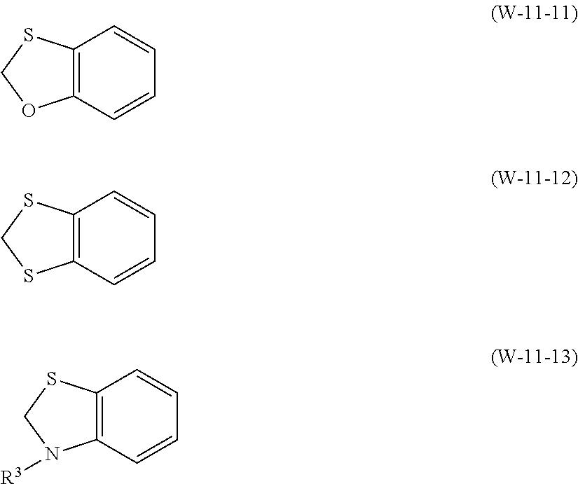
C12=C(C=CC=C1)OCS2.C12=C(C=CC=C1)SCS2.C12=C(C=CC=C1)N([R3])CS2
